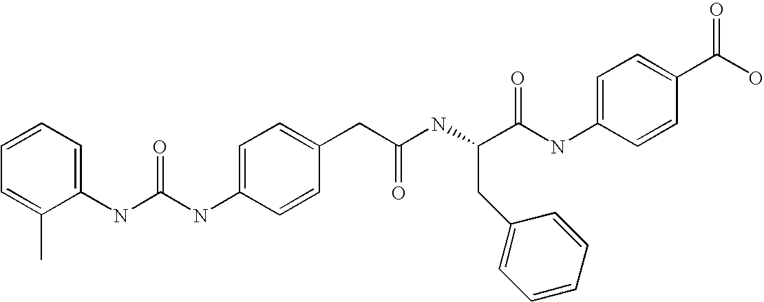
C1=C(CC(NC(C(NC2=CC=C(C(O)=O)C=C2)=O)CC2=CC=CC=C2)=O)C=CC(NC(NC2=CC=CC=C2C)=O)=C1
